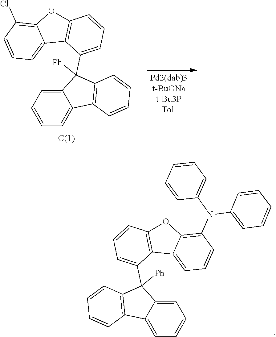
C12=CC=CC(Cl)=C1OC1=C2C(C2([Ph])C3=C(C4=CC=CC=C24)C=CC=C3)=CC=C1.C12=CC=CC(N(C3=CC=CC=C3)C3=CC=CC=C3)=C1OC1=C2C(C2([Ph])C3=C(C4=CC=CC=C24)C=CC=C3)=CC=C1
